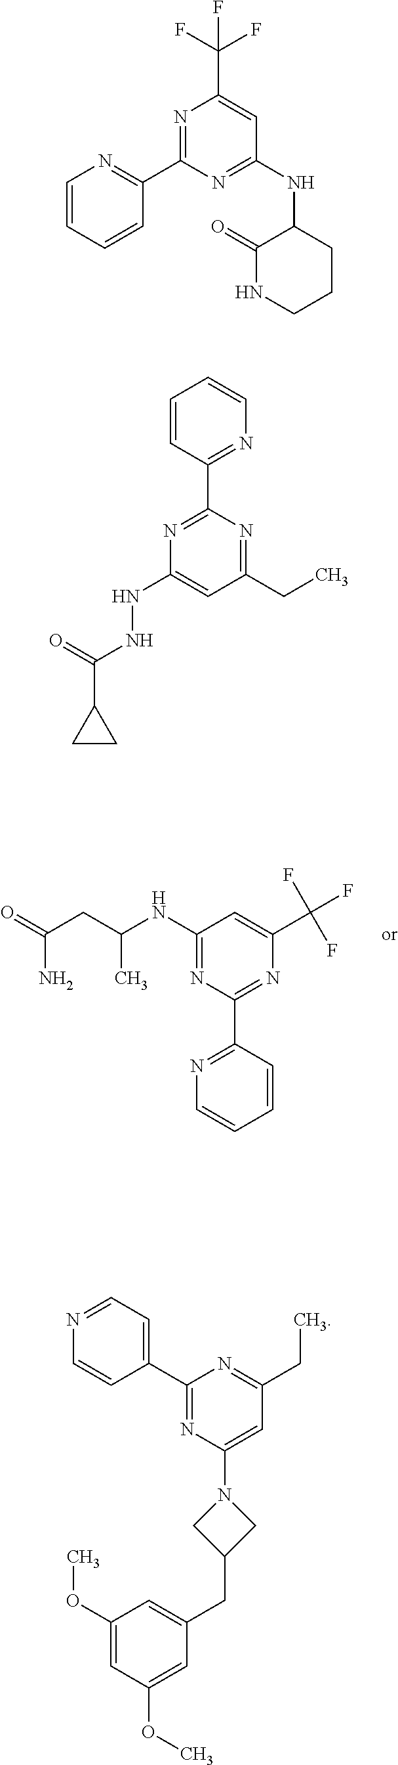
C1(NC(CC(=O)N)C)=NC(C2=NC=CC=C2)=NC(C(F)(F)F)=C1.C1=CC=CC(C2=NC(C(F)(F)F)=CC(NC3C(=O)NCCC3)=N2)=N1.C1=CC(C2=NC(NNC(C3CC3)=O)=CC(CC)=N2)=NC=C1.N1=CC=C(C2=NC(N3CC(CC4=CC(OC)=CC(OC)=C4)C3)=CC(CC)=N2)C=C1
